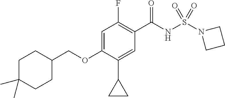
C1(C2CC2)=CC(C(NS(N2CCC2)(=O)=O)=O)=C(F)C=C1OCC1CCC(C)(C)CC1
